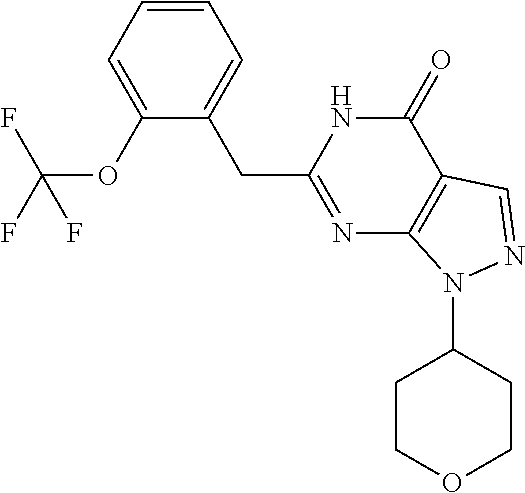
N1=C(CC2=CC=CC=C2OC(F)(F)F)NC(=O)C2=C1N(C1CCOCC1)N=C2
